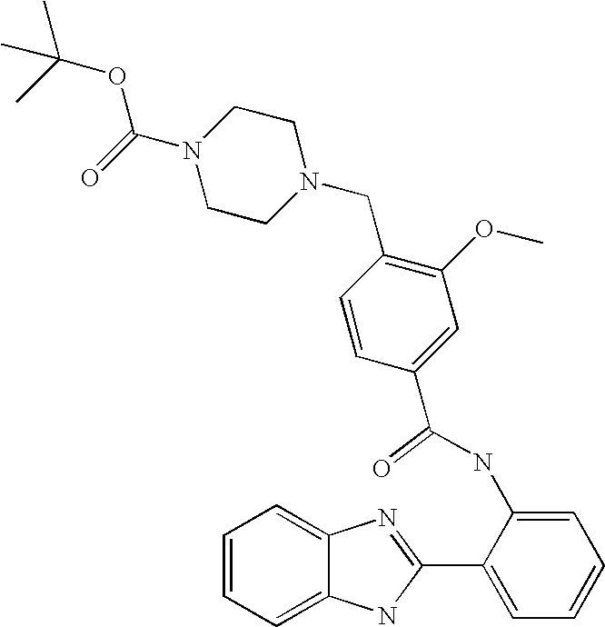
C12=CC=CC=C1N=C(C1=CC=CC=C1NC(C1=CC(OC)=C(CN3CCN(C(OC(C)(C)C)=O)CC3)C=C1)=O)N2
